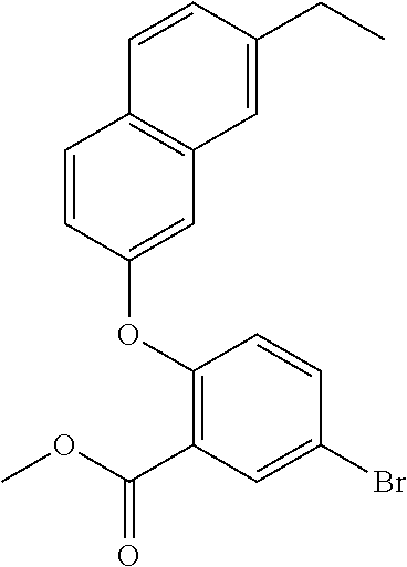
C1=CC(OC2=C(C(OC)=O)C=C(Br)C=C2)=CC2=C1C=CC(CC)=C2
